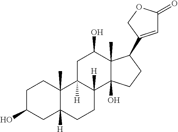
C1(O)CC2([H])C(C)(CC1)C1([H])C([H])(CC2)C2(O)C(C)(C(O)C1)C(C1=CC(=O)OC1)CC2
